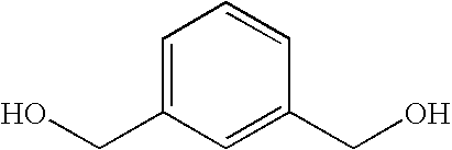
C1=C(CO)C=C(CO)C=C1
